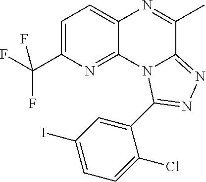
C1=C(C(F)(F)F)N=C2C(=C1)N=C(C)C1=NN=C(C3=CC(I)=CC=C3Cl)N21
